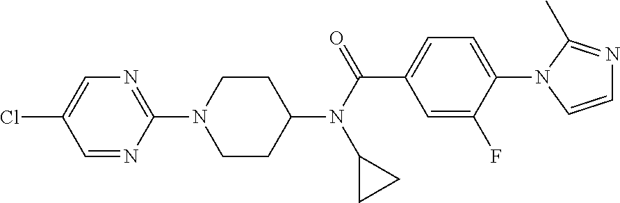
N1=C(N2CCC(N(C(=O)C3=CC=C(N4C(C)=NC=C4)C(F)=C3)C3CC3)CC2)N=CC(Cl)=C1
